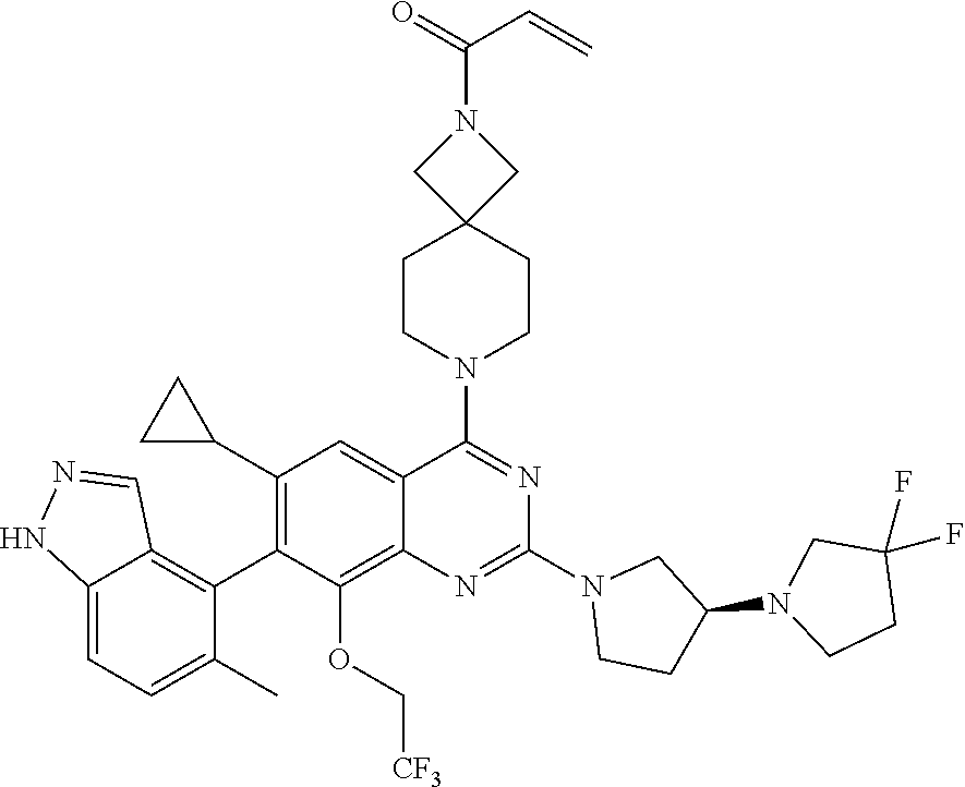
C12=CC=C(C)C(C3=C(C4CC4)C=C4C(=C3OC[CF3])N=C(N3CCC(N5CCC(F)(F)C5)C3)N=C4N3CCC4(CC3)CN(C(=O)C=C)C4)=C1C=NN2
